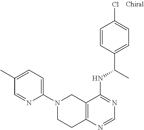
C1=C(C)C=NC(N2CCC3=C(C2)C(NC(C2=CC=C(Cl)C=C2)C)=NC=N3)=C1
